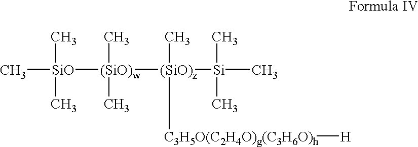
C[SiO](C)(C)[(SiO)w](C)([(SiO)z]([Si](C)(C)C)([C3H5O(C2H4O)g(C3H6O)h][H])C)C
